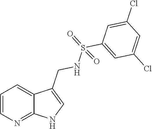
C1=CN=C2C(=C1)C(CNS(C1=CC(Cl)=CC(Cl)=C1)(=O)=O)=CN2
